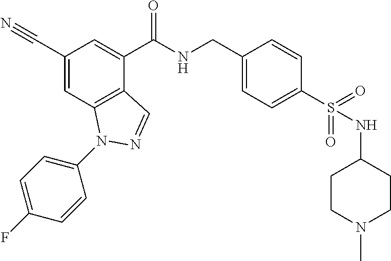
C1(C#N)=CC2=C(C(C(NCC3=CC=C(S(=O)(=O)NC4CCN(C)CC4)C=C3)=O)=C1)C=NN2C1=CC=C(F)C=C1
